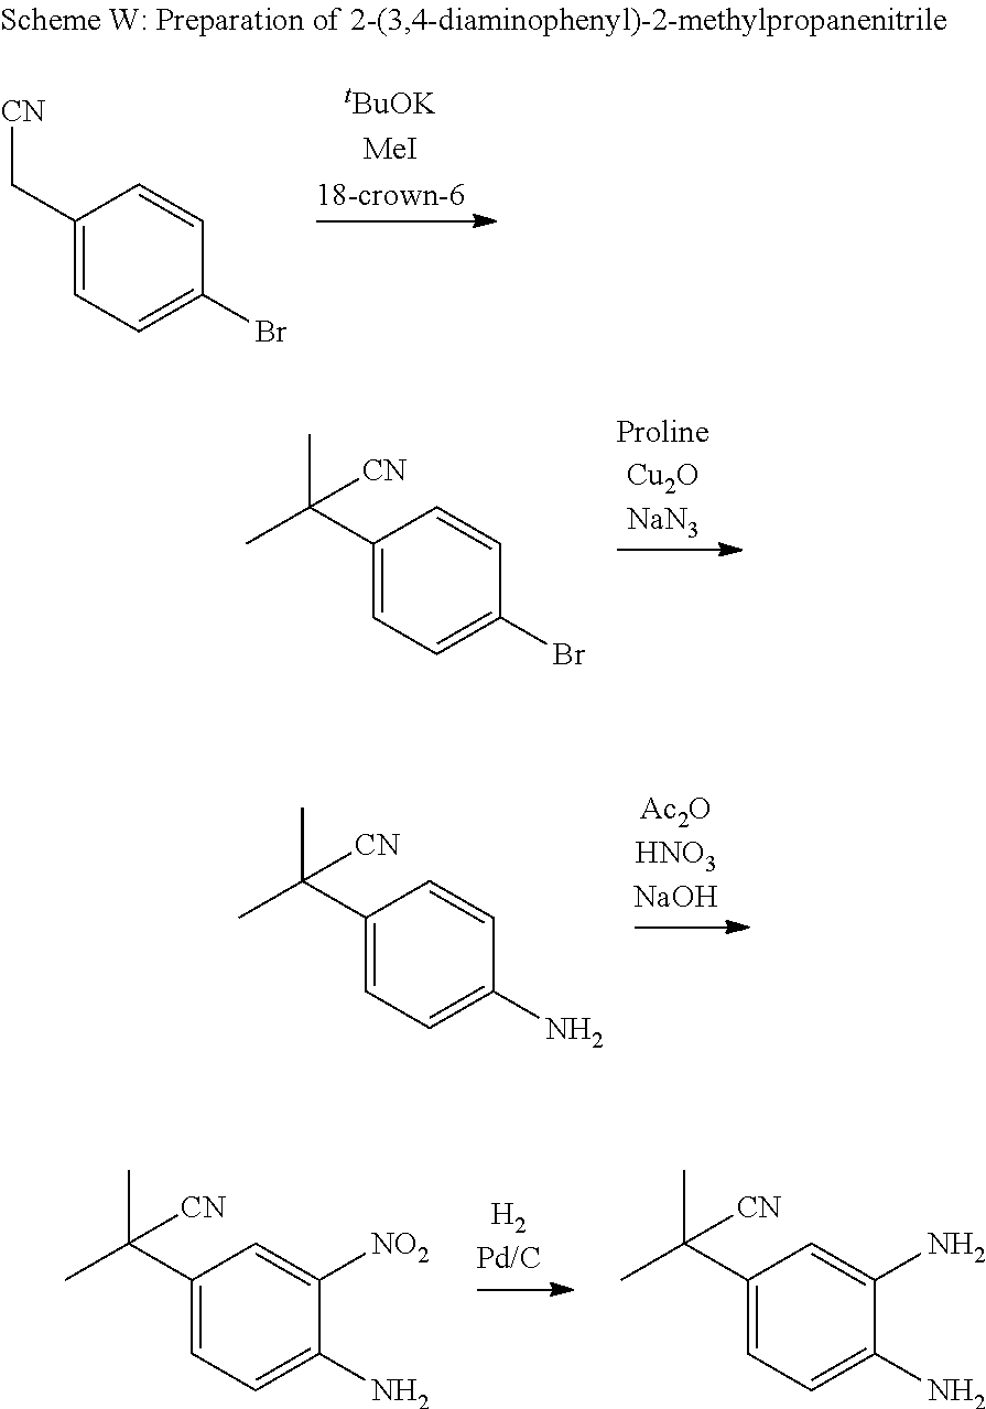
C1(C(C)(C)[CN])=CC=C(Br)C=C1.C1(C(C)(C)[CN])=CC=C(N)C=C1.C1(C[CN])=CC=C(Br)C=C1.C1(C(C)(C)[CN])=CC=C(N)C([NO2])=C1.C1(C(C)(C)[CN])=CC=C(N)C(N)=C1
